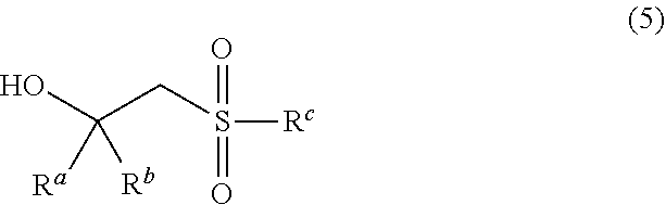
OC(CS(=O)(=O)[Rc])([Ra])[Rb]
